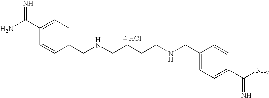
NC(C1=CC=C(CNCCCCNCC2=CC=C(C(N)=N)C=C2)C=C1)=N.[4.HCl]
